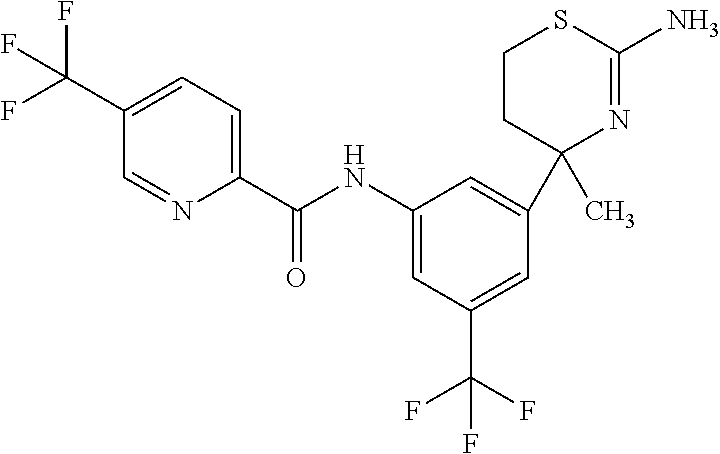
C1=C(NC(C2=CC=C(C(F)(F)F)C=N2)=O)C=C(C2(C)N=C(N)SCC2)C=C1C(F)(F)F
